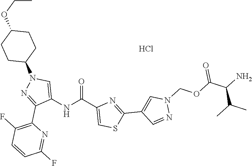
O=C(C1=CSC(C2=CN(COC(=O)C(N)C(C)C)N=C2)=N1)NC1=CN(C2CCC(OCC)CC2)N=C1C1=C(F)C=CC(F)=N1.Cl
